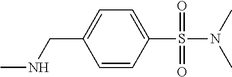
C1=CC(S(N(C)C)(=O)=O)=CC=C1CNC
